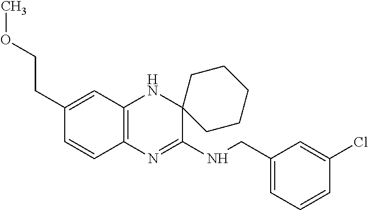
C1(CCOC)=CC2=C(C=C1)N=C(NCC1=CC=CC(Cl)=C1)C1(N2)CCCCC1
